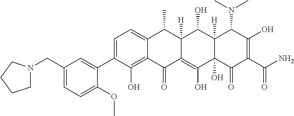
C1=C2C(=C(O)C(C3=CC(CN4CCCC4)=CC=C3OC)=C1)C(=O)C1=C(O)C3(O)C([H])(C(O)C1([H])C2C)C(N(C)C)C(O)=C(C(N)=O)C3=O
